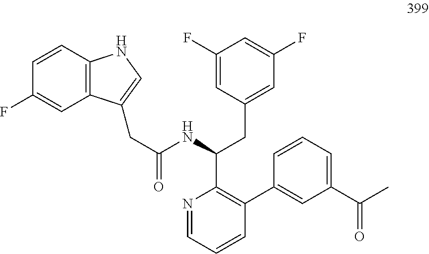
N1=CC=CC(C2=CC(C(=O)C)=CC=C2)=C1C(NC(CC1=CNC2=C1C=C(F)C=C2)=O)CC1=CC(F)=CC(F)=C1
